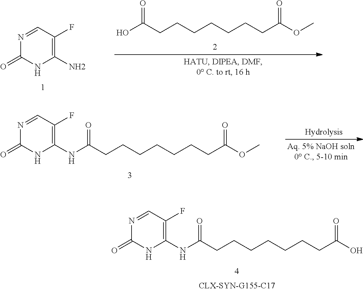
N(C(CCCCCCCC(O)=O)=O)C1=C(F)C=NC(=O)N1.C1(N)=C(F)C=NC(=O)N1.OC(CCCCCCCC(OC)=O)=O.N(C(CCCCCCCC(OC)=O)=O)C1=C(F)C=NC(=O)N1
